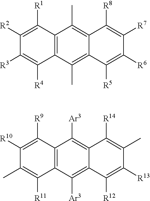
C12=C(C([R1])=C([R2])C([R3])=C1[R4])C(C)=C1C(=C2C)C([R5])=C([R6])C([R7])=C1[R8].C12=C(C([R9])=C([R10])C(C)=C1[R11])C([Ar3])=C1C(=C2[Ar3])C([R12])=C([R13])C(C)=C1[R14]
